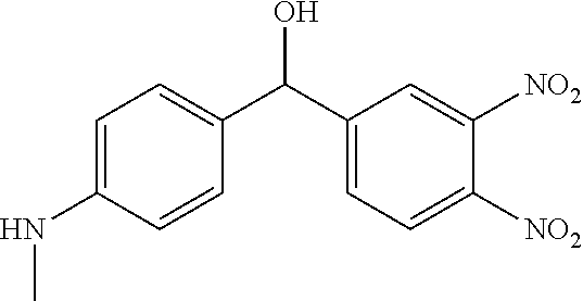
C1=C(NC)C=CC(C(C2=CC=C([NO2])C([NO2])=C2)O)=C1
